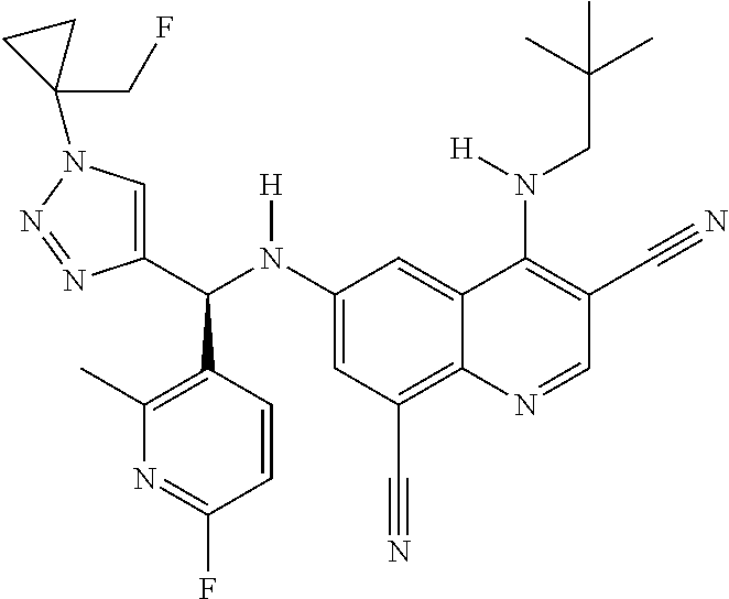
C1(N(C(C2=CN(C3(CF)CC3)N=N2)C2=C(C)N=C(F)C=C2)[H])=CC(C#N)=C2C(=C1)C(N(CC(C)(C)C)[H])=C(C#N)C=N2
